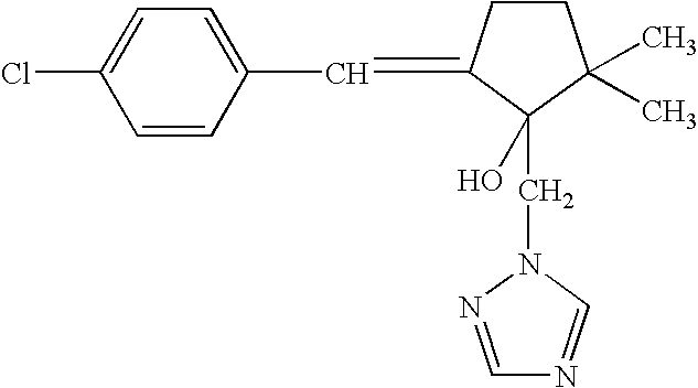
C(N1C=NC=N1)C1(O)C(=CC2=CC=C(Cl)C=C2)CCC1(C)C
